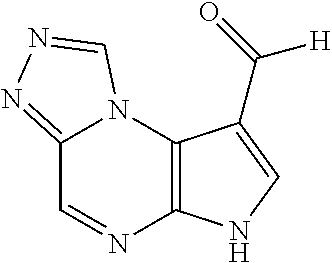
C12=NN=CN1C1=C(N=C2)NC=C1C(=O)[H]
